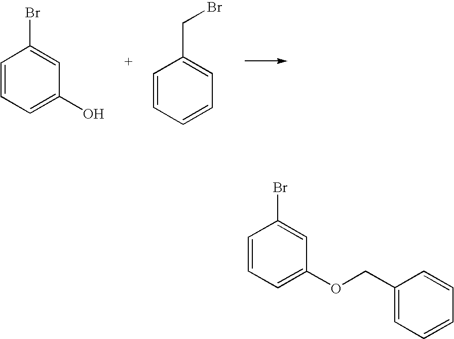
C1=CC=C(O)C=C1Br.C1=CC=CC=C1CBr.C1=CC=C(OCC2=CC=CC=C2)C=C1Br
